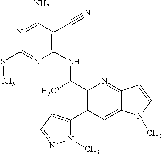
C1(C(C)NC2=C(C#N)C(N)=NC(SC)=N2)=C(C2=CC=NN2C)C=C2C(=N1)C=CN2C
